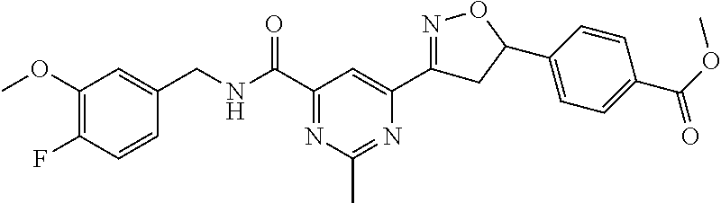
C1(OC)=C(F)C=CC(CNC(C2=NC(C)=NC(C3=NOC(C4=CC=C(C(=O)OC)C=C4)C3)=C2)=O)=C1
